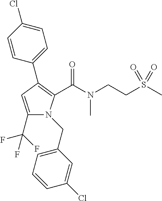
C1(C(F)(F)F)=CC(C2=CC=C(Cl)C=C2)=C(C(N(CCS(C)(=O)=O)C)=O)N1CC1=CC=CC(Cl)=C1
